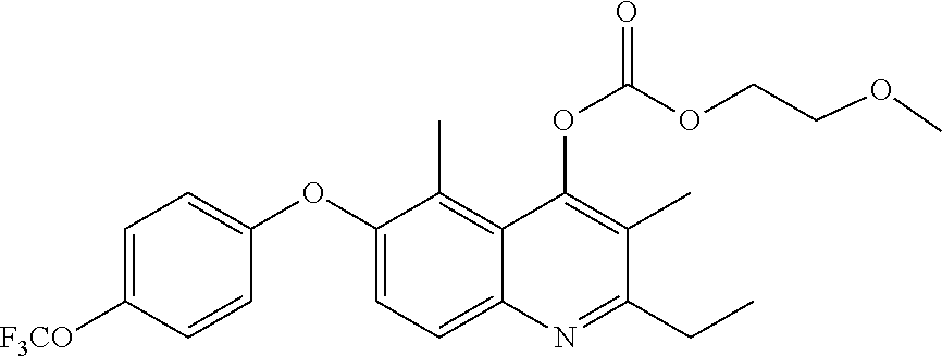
C1=C([F3CO])C=CC(OC2=CC=C3C(=C2C)C(OC(OCCOC)=O)=C(C)C(CC)=N3)=C1
